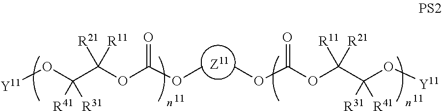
[Z11].[Y11]OC(C(OC(OC)=O)([R21])[R11])([R41])[R31].[Y11]OC(C(OC(OC)=O)([R21])[R11])([R41])[R31]
